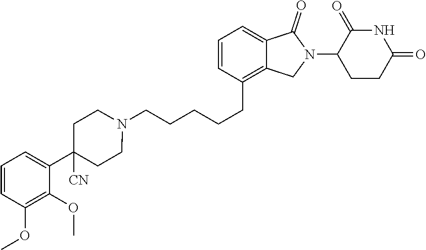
N1(CCCCCC2=C3C(=CC=C2)C(=O)N(C2CCC(=O)NC2=O)C3)CCC(C2=CC=CC(OC)=C2OC)([CN])CC1
